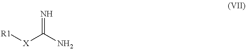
[R1][X]C(N)=N
